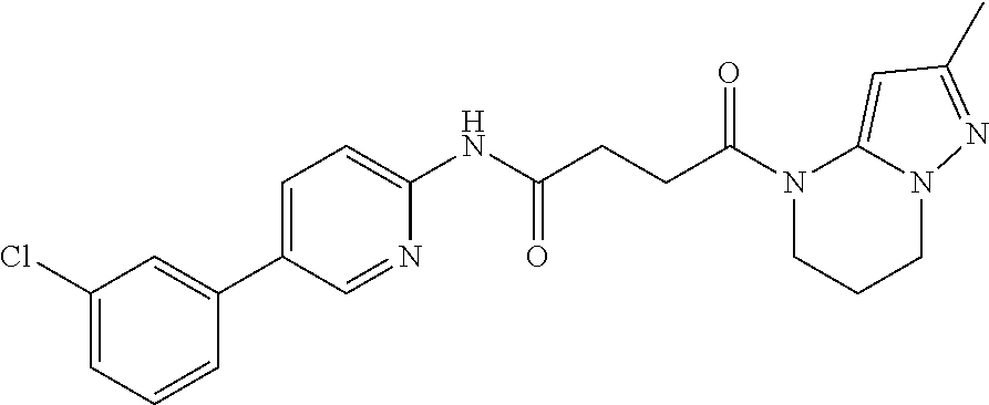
N1(C(=O)CCC(=O)NC2=CC=C(C3=CC(Cl)=CC=C3)C=N2)CCCN2C1=CC(C)=N2
